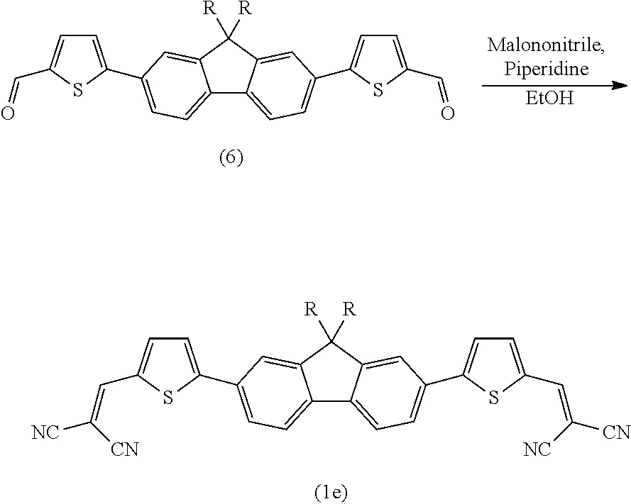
C12=CC=C(C3=CC=C(C=O)S3)C=C1C([R])([R])C1=CC(C3=CC=C(C=O)S3)=CC=C21.[EtOH].C12=CC=C(C3=CC=C(C=C([CN])[NC])S3)C=C1C([R])([R])C1=CC(C3=CC=C(C=C([NC])[CN])S3)=CC=C21
